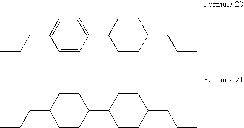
C1=CC(C2CCC(CCC)CC2)=CC=C1CCC.C1CC(C2CCC(CCC)CC2)CCC1CCC
